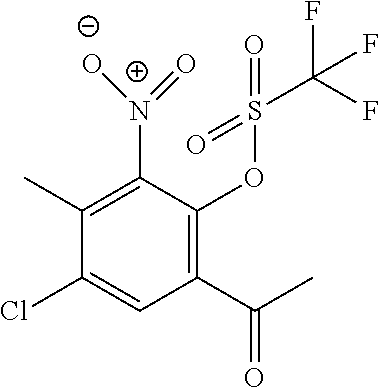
C1(Cl)=CC(C(C)=O)=C(OS(=O)(=O)C(F)(F)F)C([N+](=O)[O-])=C1C
